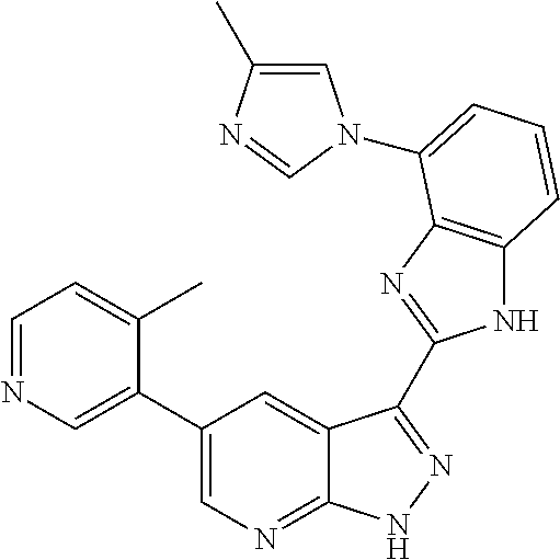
C1(C2=CN=CC=C2C)=CN=C2C(=C1)C(C1=NC3=C(N1)C=CC=C3N1C=C(C)N=C1)=NN2
